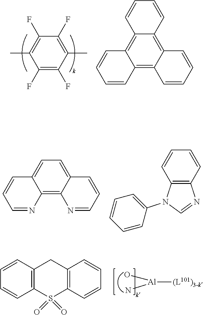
C1(F)=C(C)C(F)=C(F)C(C)=C1F.C1=CC=CC2=C3C(=C4C(=C12)C=CC=C4)C=CC=C3.C1=CC=NC2=C3C(=CC=C12)C=CC=N3.C1=CC2=C(C=C1)N=CN2C1=CC=CC=C1.[Al]([(L101)3-k])(O)N.C1=CC2=C(C=C1)CC1=C(S2(=O)=O)C=CC=C1
